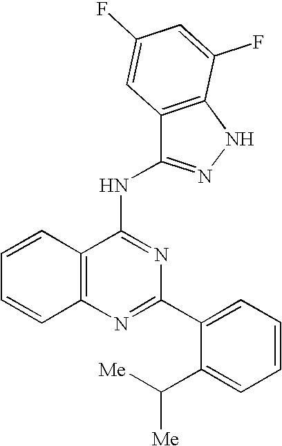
C12=C(N=C(C3=CC=CC=C3C([Me])[Me])N=C1NC1=NNC3=C1C=C(F)C=C3F)C=CC=C2
